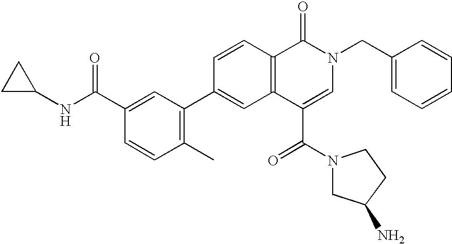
C1(CN2C(=O)C3=C(C(C(N4CC(N)CC4)=O)=C2)C=C(C2=C(C)C=CC(C(NC4CC4)=O)=C2)C=C3)=CC=CC=C1
